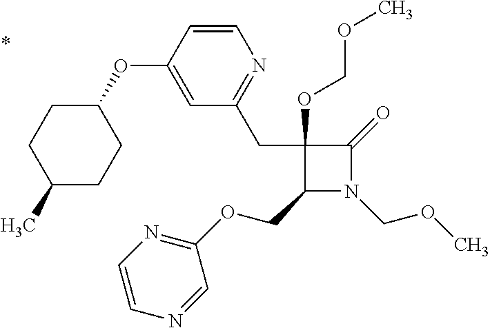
C1(COC2=NC=CN=C2)N(COC)C(=O)C1(CC1=NC=CC(OC2CCC(C)CC2)=C1)OCOC
